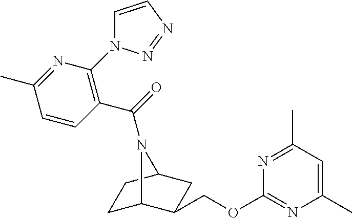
C1C2C(COC3=NC(C)=CC(C)=N3)CC(C1)N2C(=O)C1=C(N2C=CN=N2)N=C(C)C=C1
